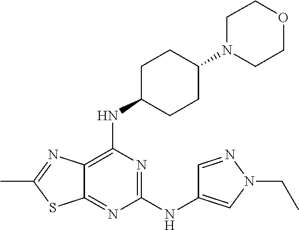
C1(NC2=CN(CC)N=C2)=NC(NC2CCC(N3CCOCC3)CC2)=C2C(=N1)SC(C)=N2
